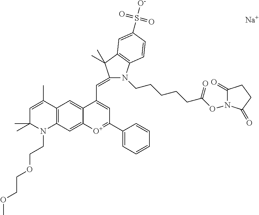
[Na].C12=C(C=C3C(=C1)C(C=C1N(CCCCCC(ON4C(=O)CCC4=O)=O)C4=C(C1(C)C)C=C(S([O-])(=O)=O)C=C4)=CC(C1=CC=CC=C1)=[O+]3)N(CCOCCOC)C(C)(C)C=C2C
